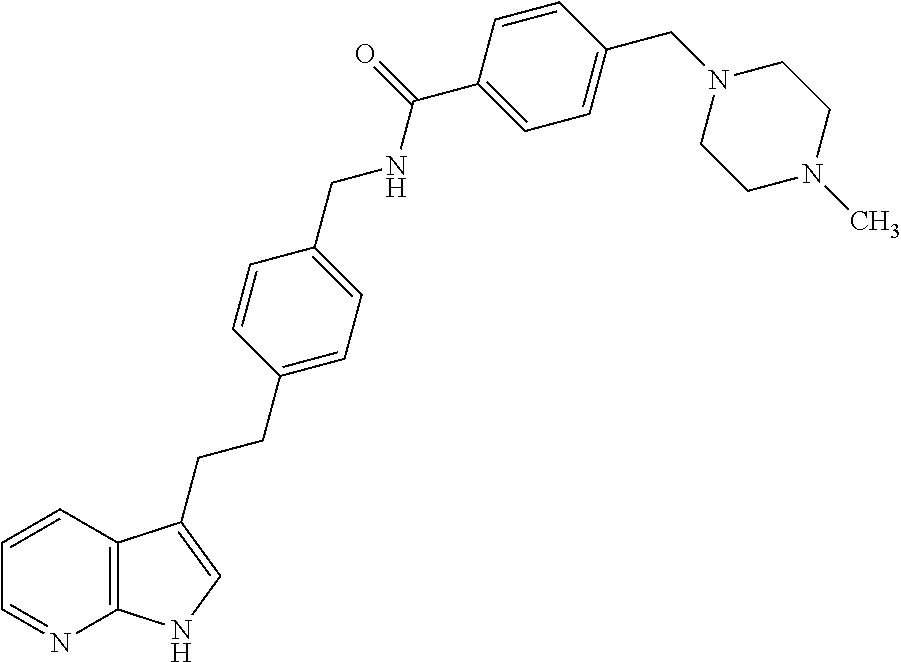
C12=C(C=CC=N1)C(CCC1=CC=C(CNC(C3=CC=C(CN4CCN(C)CC4)C=C3)=O)C=C1)=CN2
